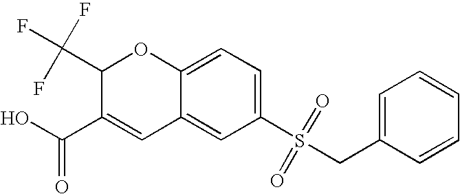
C1(C(O)=O)=CC2=CC(S(CC3=CC=CC=C3)(=O)=O)=CC=C2OC1C(F)(F)F
